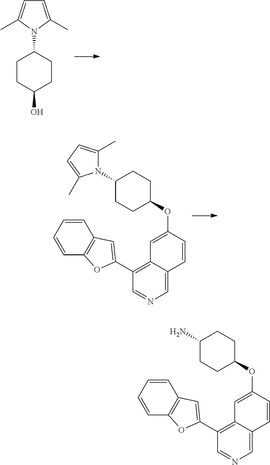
C1CC(O)CCC1N1C(C)=CC=C1C.C1=C(OC2CCC(N3C(C)=CC=C3C)CC2)C=CC2=CN=CC(C3=CC4=C(C=CC=C4)O3)=C12.C1=C(OC2CCC(N)CC2)C=CC2=CN=CC(C3=CC4=C(C=CC=C4)O3)=C12
